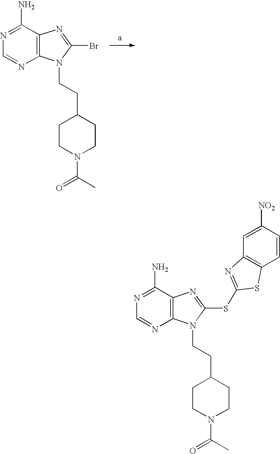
N1=C(N)C2=C(N=C1)N(CCC1CCN(C(C)=O)CC1)C(Br)=N2.N1=C(N)C2=C(N=C1)N(CCC1CCN(C(C)=O)CC1)C(SC1=NC3=C(C=CC([NO2])=C3)S1)=N2
